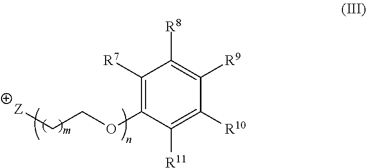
C1([R7])=C(OCC[Z])C([R11])=C([R10])C([R9])=C1[R8]
